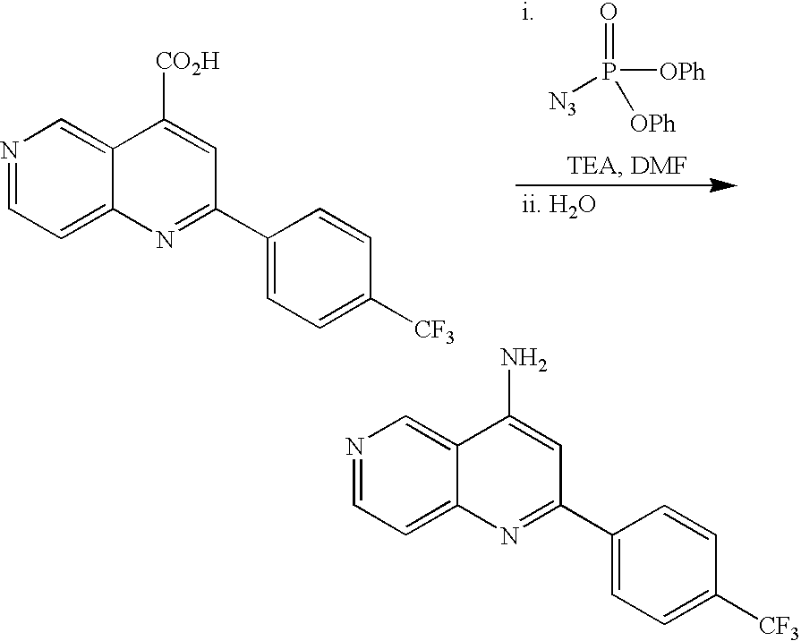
O=P([N3])([OPh])[OPh].[i].[ii. H2O].N1=CC=C2C(=C1)C([CO2H])=CC(C1=CC=C([CF3])C=C1)=N2.N1=CC=C2C(=C1)C(N)=CC(C1=CC=C([CF3])C=C1)=N2
